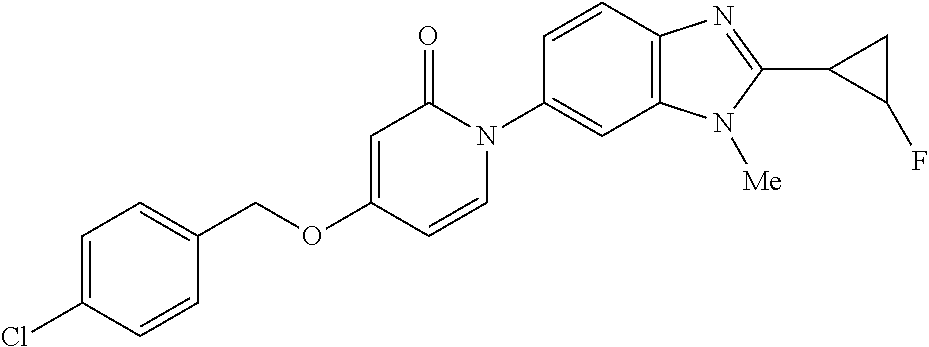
C1(COC2=CC(=O)N(C3=CC4=C(C=C3)N=C(C3C(F)C3)N4[Me])C=C2)=CC=C(Cl)C=C1
